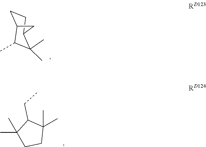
CC1(C)CCC(C)(C)C1CC.C1CC2C(C)C(C)(C)C1C2
